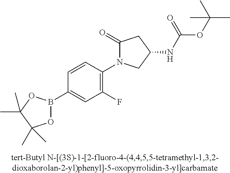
C1=CC(N2C(=O)CC(NC(OC(C)(C)C)=O)C2)=C(F)C=C1B1OC(C)(C)C(C)(C)O1
